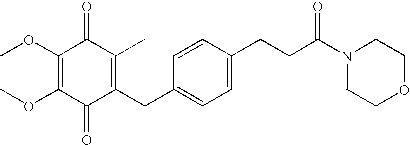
C1(=O)C(CC2=CC=C(CCC(N3CCOCC3)=O)C=C2)=C(C)C(=O)C(OC)=C1OC
